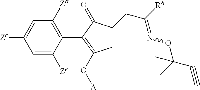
C1=C([Zc])C=C([Ze])C(C2=C(O[A])CC(CC([R6])=NOC(C#C)(C)C)C2=O)=C1[Za]
